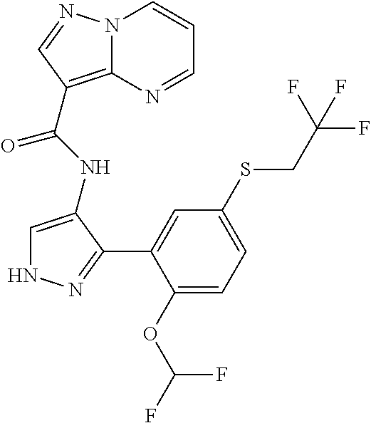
C1(OC(F)F)=CC=C(SCC(F)(F)F)C=C1C1=NNC=C1NC(C1=C2N(C=CC=N2)N=C1)=O
